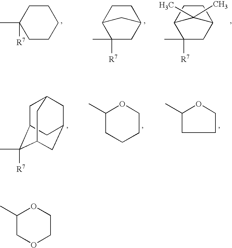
C1CCCCC1([R7])C.C1C2CCC(C1(C)[R7])C2.C1C2CCC(C1(C)[R7])C2(C)C.C1C2C(C)([R7])C3CC(CC1C3)C2.C1(C)CCCCO1.C1(C)CCCO1.C1(C)COCCO1
